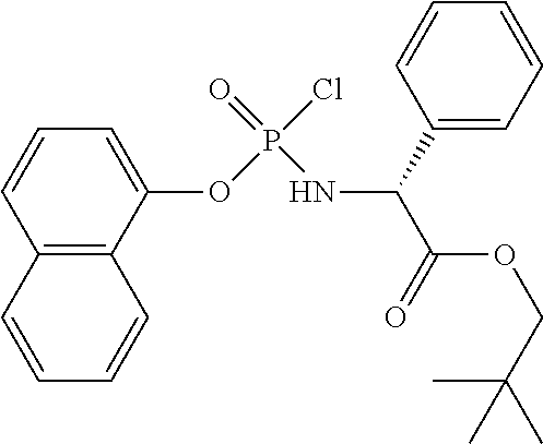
C12=C(C(OP(=O)(Cl)NC(C(=O)OCC(C)(C)C)C3=CC=CC=C3)=CC=C1)C=CC=C2
